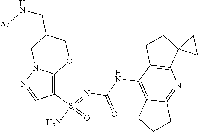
C(NC1=C2C(=NC3=C1CCC31CC1)CCC2)(N=S(N)(=O)C1=C2N(N=C1)CC(CN[Ac])CO2)=O
